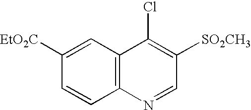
C1([EtO2C])=CC2=C(C=C1)N=CC([SO2CH3])=C2Cl
